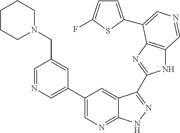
C1(C2=CN=CC(CN3CCCCC3)=C2)=CN=C2C(=C1)C(C1=NC3=C(N1)C=NC=C3C1=CC=C(F)S1)=NN2
